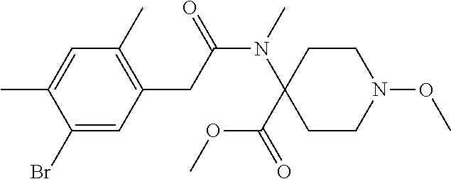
C1(Br)=CC(CC(N(C2(C(OC)=O)CCN(OC)CC2)C)=O)=C(C)C=C1C
